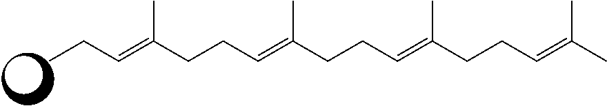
CCC=C(CCC=C(CCC=C(CCC=C(C)C)C)C)C
